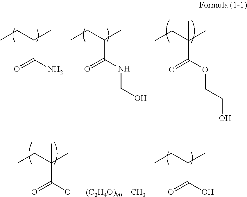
CCC(C)C(N)=O.CCC(C)C(NCO)=O.CCC(C)(C(OCCO)=O)C.CCC(C)(C(O[(C2H4O)90]C)=O)C.CCC(C)C(O)=O
